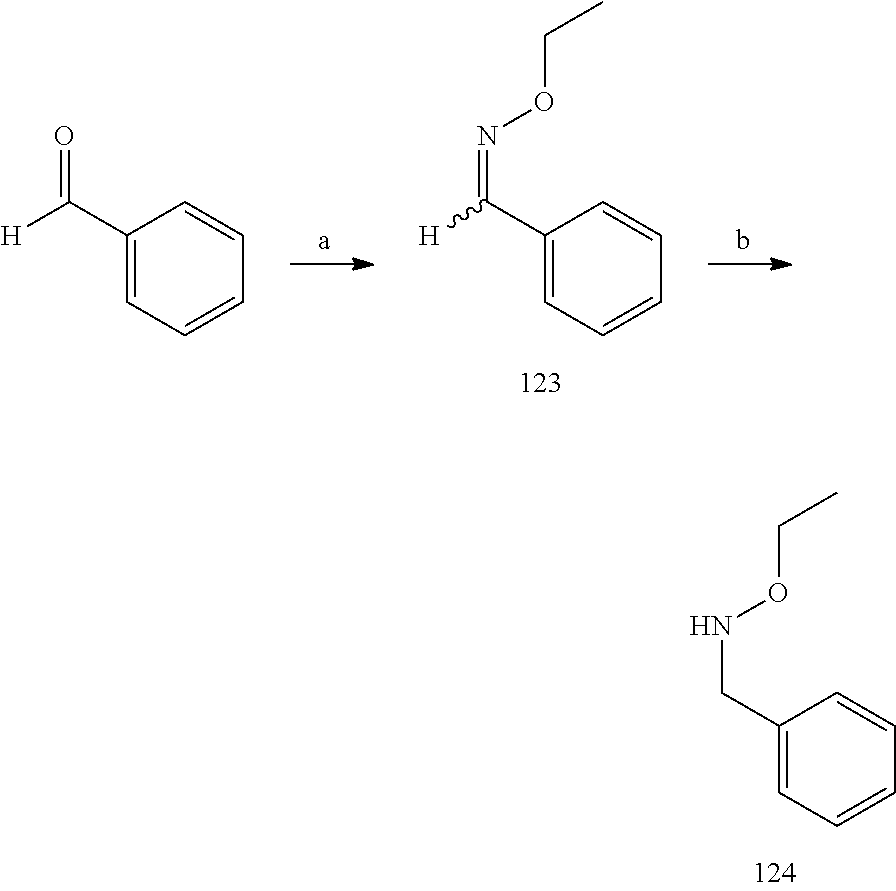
C1(CNOCC)=CC=CC=C1.C1(C([H])=NOCC)=CC=CC=C1.C1(C([H])=O)=CC=CC=C1
